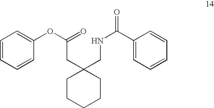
C1CCCCC1(CNC(C1=CC=CC=C1)=O)CC(OC1=CC=CC=C1)=O
